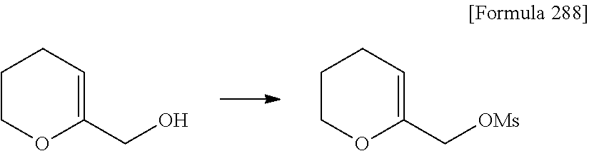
C1COC(CO)=CC1.C1COC(C[OMs])=CC1
